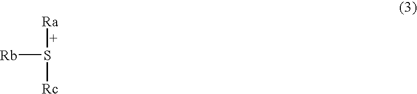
[Ra][S+]([Rb])[Rc]
